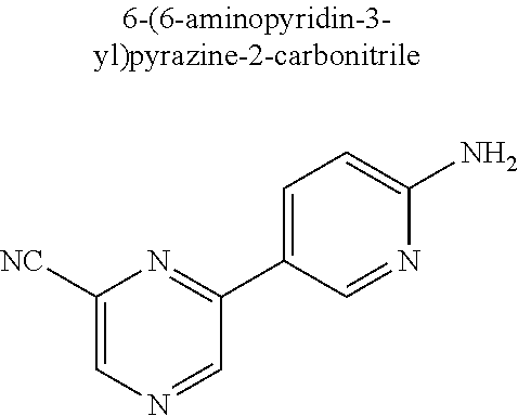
C1([NC])=CN=CC(C2=CC=C(N)N=C2)=N1
